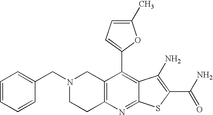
C12=C(C(C3=CC=C(C)O3)=C3C(=N1)SC(C(N)=O)=C3N)CN(CC1=CC=CC=C1)CC2
